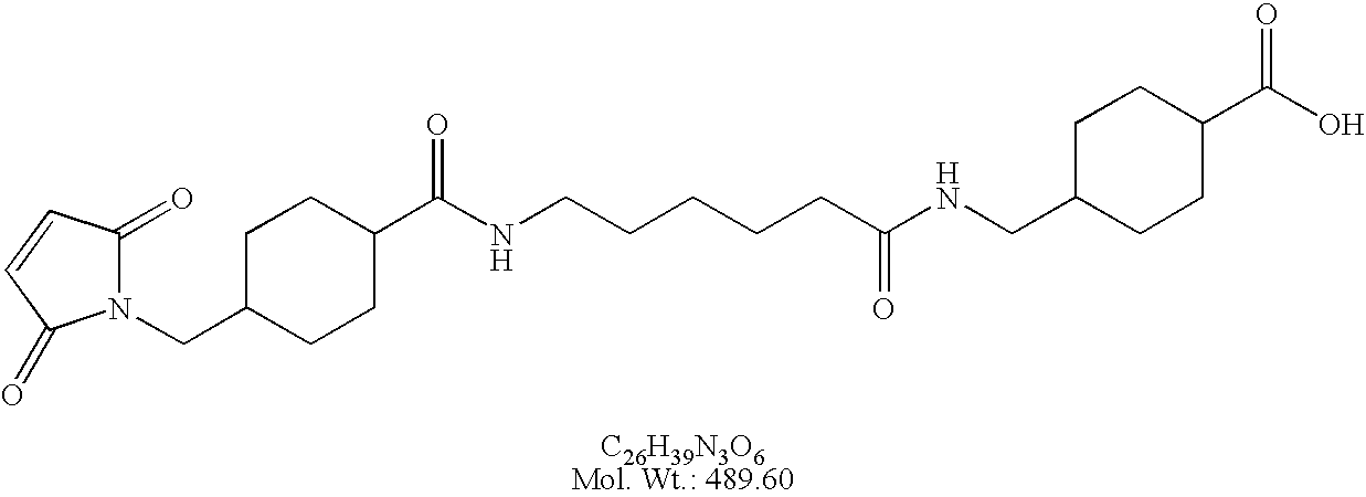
N1(CC2CCC(C(NCCCCCC(NCC3CCC(C(O)=O)CC3)=O)=O)CC2)C(=O)C=CC1=O
